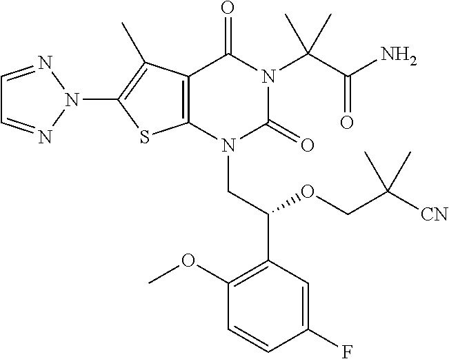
C12=C(N(CC(C3=C(OC)C=CC(F)=C3)OCC([CN])(C)C)C(=O)N(C(C(N)=O)(C)C)C1=O)SC(N1N=CC=N1)=C2C
